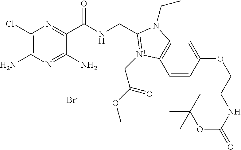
C1(Cl)=C(N)N=C(N)C(C(NCC2=[N+](CC(OC)=O)C3=C(C=C(OCCNC(=O)OC(C)(C)C)C=C3)N2CC)=O)=N1.[Br-]
